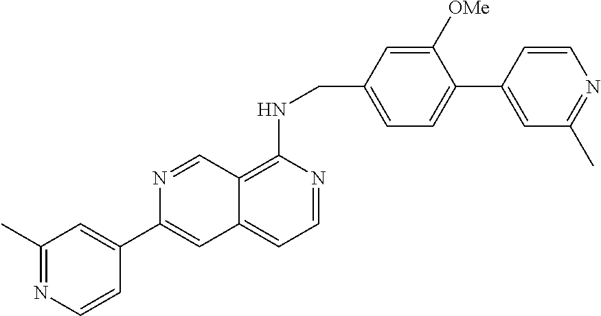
C12=C(NCC3=CC=C(C4=CC(C)=NC=C4)C([OMe])=C3)N=CC=C1C=C(C1=CC(C)=NC=C1)N=C2
